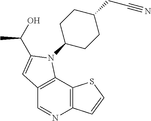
C12=C(C3=C(N=C1)C=CS3)N(C1CCC(CC#N)CC1)C(C(C)O)=C2
